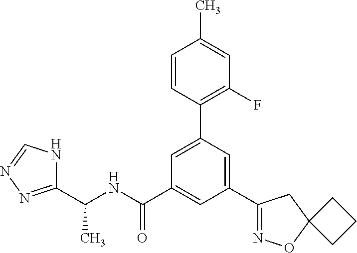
C(NC(C1=CC(C2=NOC3(C2)CCC3)=CC(C2=C(F)C=C(C)C=C2)=C1)=O)(C)C1=NN=CN1
